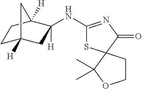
C1C2([H])CC(NC3=NC(=O)C4(S3)C(C)(C)OCC4)([H])C([H])(C1)C2
